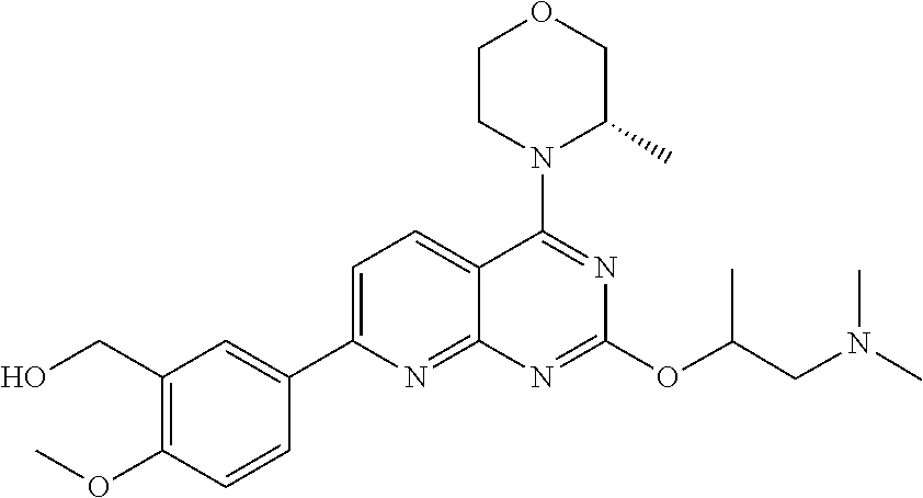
C1=C(C2=CC(CO)=C(OC)C=C2)N=C2C(=C1)C(N1C(C)COCC1)=NC(OC(CN(C)C)C)=N2
